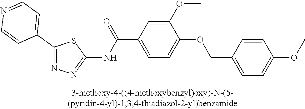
C1(C2=CC=NC=C2)=NN=C(NC(C2=CC=C(OCC3=CC=C(OC)C=C3)C(OC)=C2)=O)S1
